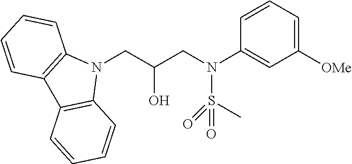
N1(CC(CN(C2=CC([OMe])=CC=C2)S(C)(=O)=O)O)C2=C(C3=C1C=CC=C3)C=CC=C2
